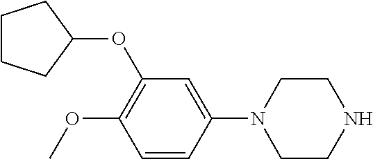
C1CCC(OC2=C(OC)C=CC(N3CCNCC3)=C2)C1
